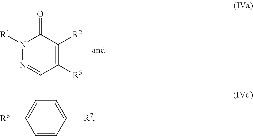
C1=CC([R7])=CC=C1[R6].[R5]C1=C([R2])C(=O)N([R1])N=C1
